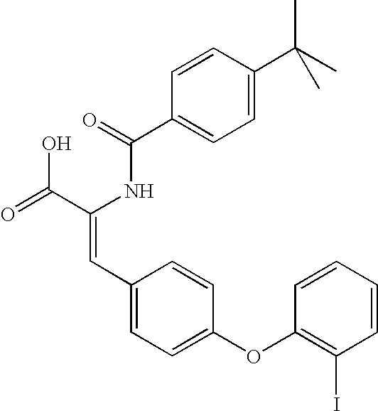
C(=O)(NC(C(=O)O)=CC1=CC=C(OC2=C(I)C=CC=C2)C=C1)C1=CC=C(C(C)(C)C)C=C1
